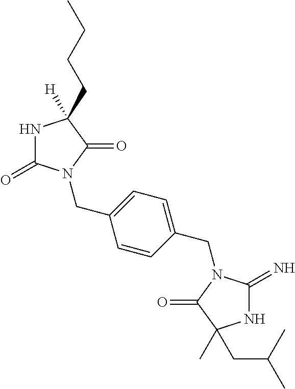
N1C(=O)N(CC2=CC=C(CN3C(=N)NC(C)(CC(C)C)C3=O)C=C2)C(=O)C1([H])CCCC
